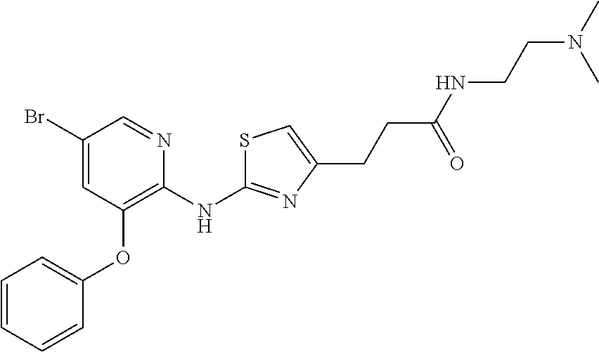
BrC1=CC(OC2=CC=CC=C2)=C(NC2=NC(CCC(NCCN(C)C)=O)=CS2)N=C1
